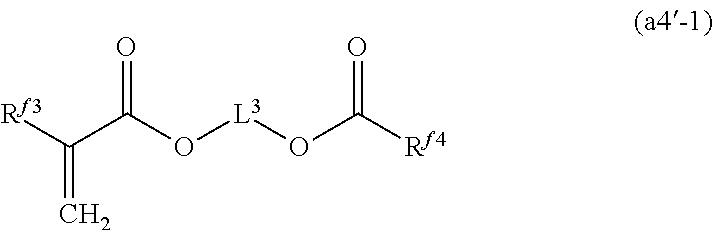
O=C(O[L3]OC([Rf4])=O)C([Rf3])=C
